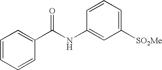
C1=CC=CC(C(NC2=CC([SO2Me])=CC=C2)=O)=C1
